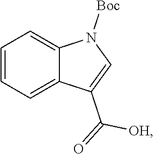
[OH]C(=O)C1=CN([Boc])C2=CC=CC=C12
